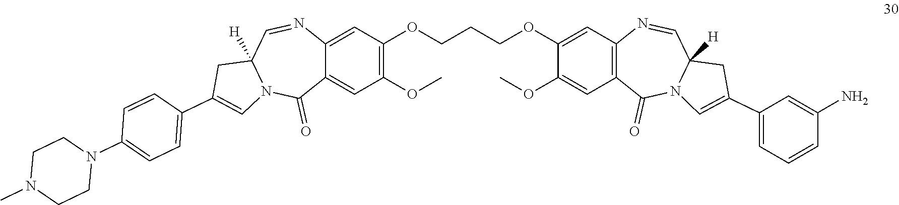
C1(OCCCOC2=CC3=C(C=C2OC)C(=O)N2C([H])(C=N3)CC(C3=CC=CC(N)=C3)=C2)=C(OC)C=C2C(=C1)N=CC1([H])N(C2=O)C=C(C2=CC=C(N3CCN(C)CC3)C=C2)C1
